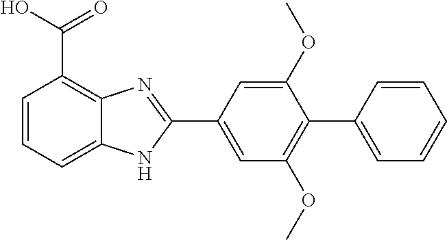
C1=C(C2=NC3=C(C(O)=O)C=CC=C3N2)C=C(OC)C(C2=CC=CC=C2)=C1OC
